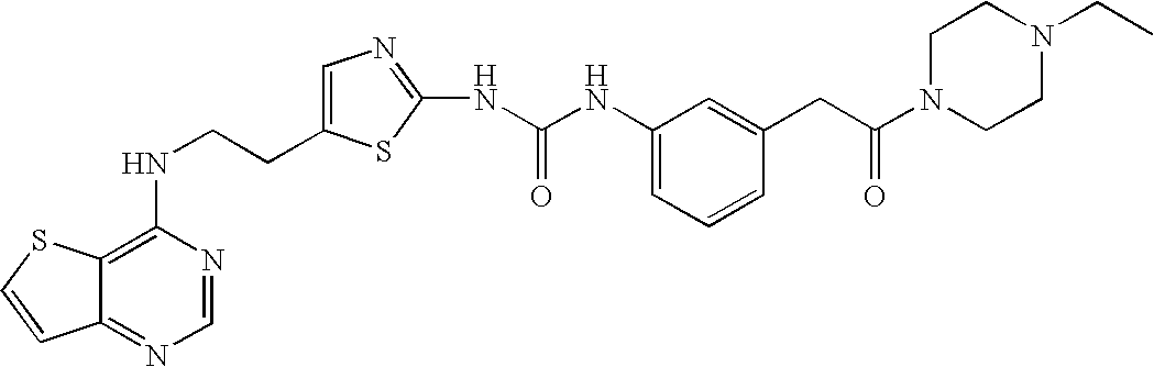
C(CNC1=C2C(=NC=N1)C=CS2)C1=CN=C(NC(=O)NC2=CC=CC(CC(=O)N3CCN(CC)CC3)=C2)S1
